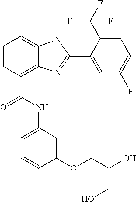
C1=CC(C(NC2=CC=CC(OCC(O)CO)=C2)=O)=C2C(=C1)NC(C1=CC(F)=CC=C1C(F)(F)F)=N2
